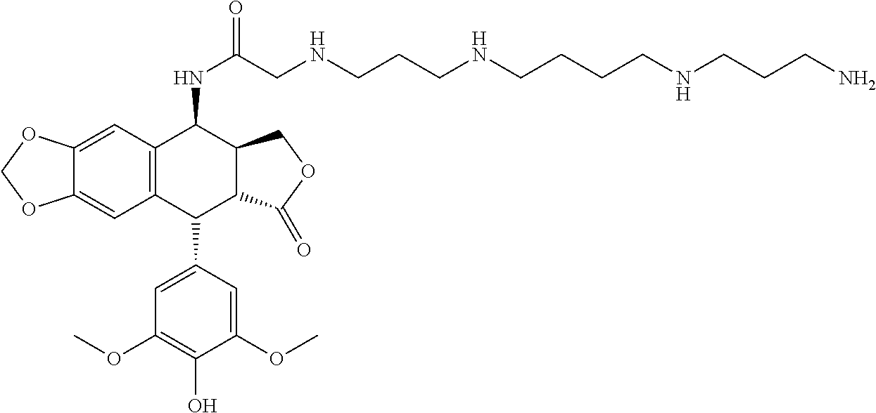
N(CCCNCC(NC1C2=C(C(C3=CC(OC)=C(O)C(OC)=C3)C3C1COC3=O)C=C1C(=C2)OCO1)=O)CCCCNCCCN
